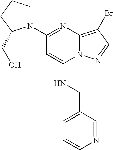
C1(N2CCCC2CO)=NC2=C(Br)C=NN2C(NCC2=CC=CN=C2)=C1
